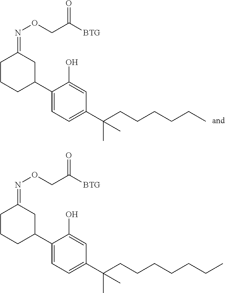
C1CCC(C2=CC=C(C(CCCCCC)(C)C)C=C2O)CC1=NOCC([BTG])=O.C1CCC(C2=CC=C(C(CCCCCCC)(C)C)C=C2O)CC1=NOCC([BTG])=O
